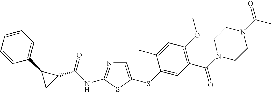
C1=C(SC2=CC(C(N3CCN(C(C)=O)CC3)=O)=C(OC)C=C2C)SC(NC(C2C(C3=CC=CC=C3)C2)=O)=N1
